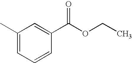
C1(C)=CC=CC(C(OCC)=O)=C1
